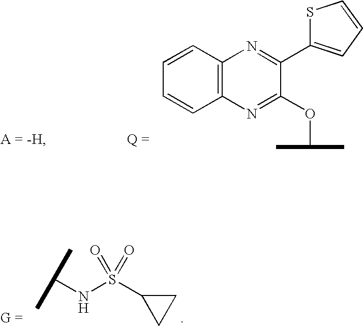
C1=CC2=C(C=C1)N=C(OC(C)C)C(C1=CC=CS1)=N2.CC(C)NS(C1CC1)(=O)=O
